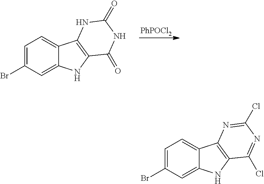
C1=C(Br)C=C2C(=C1)C1=C(N2)C(=O)NC(=O)N1.[PhPOCl2].C1=C(Br)C=C2C(=C1)C1=C(N2)C(Cl)=NC(Cl)=N1
